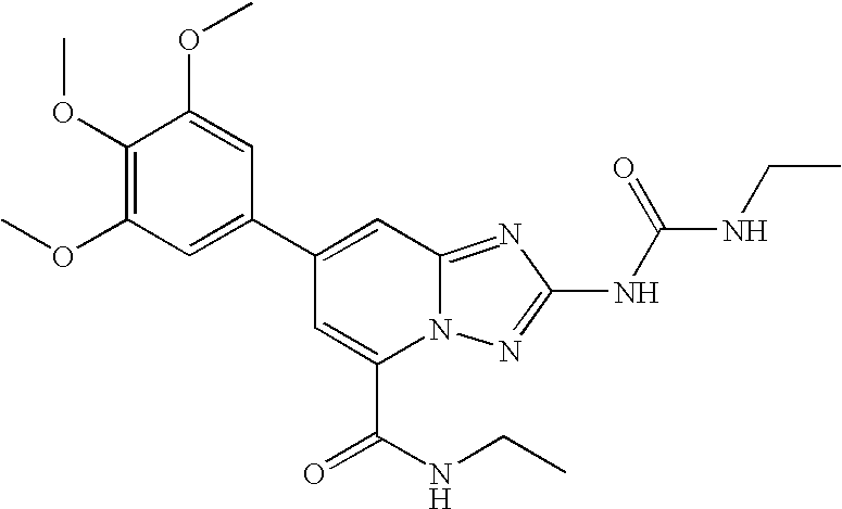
C1(C2=CC3=NC(NC(=O)NCC)=NN3C(C(NCC)=O)=C2)=CC(OC)=C(OC)C(OC)=C1
